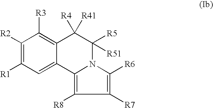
C12=CC([R1])=C([R2])C([R3])=C1C([R4])([R41])C([R5])([R51])N1C2=C([R8])C([R7])=C1[R6]
